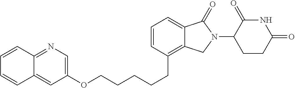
C1(OCCCCCC2=C3C(=CC=C2)C(=O)N(C2C(=O)NC(=O)CC2)C3)=CN=C2C(=C1)C=CC=C2
